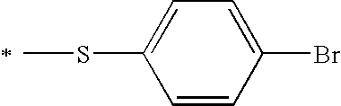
C1=CC(Br)=CC=C1SC
